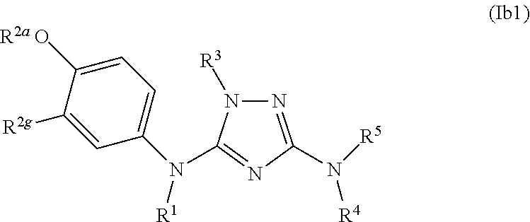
N1=C(N([R5])[R4])N=C(N(C2=CC=C([R2a O])C([R2g])=C2)[R1])N1[R3]
